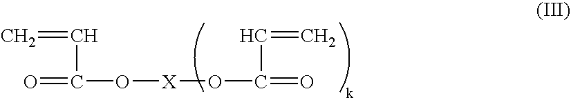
O=C(C=C)O[X]OC(C=C)=O
